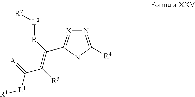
N1=C([R4])NC(C(B[L2][R2])=C([R3])C(=[A])[L1][R1])=[X]1
